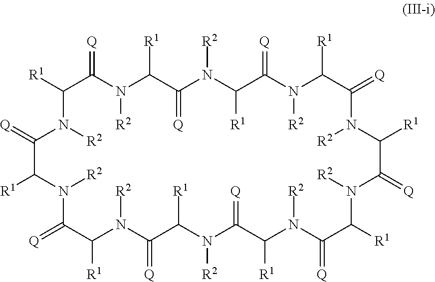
C1([R1])C(=[Q])N([R2])C([R1])C(=[Q])N([R2])C([R1])C(=[Q])N([R2])C([R1])C(=[Q])N([R2])C([R1])C(=[Q])N([R2])C([R1])C(=[Q])N([R2])C([R1])C(=[Q])N([R2])C([R1])C(=[Q])N([R2])C([R1])C(=[Q])N([R2])C([R1])C(=[Q])N1[R2]
